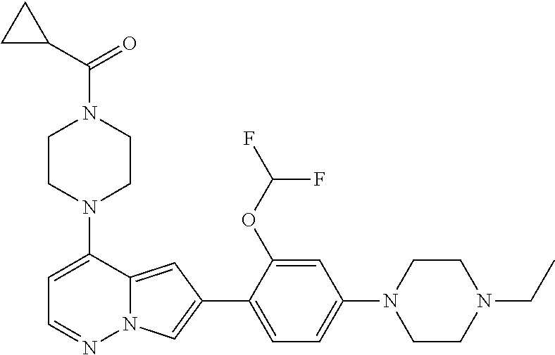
N1(C2=CC=NN3C2=CC(C2=CC=C(N4CCN(CC)CC4)C=C2OC(F)F)=C3)CCN(C(=O)C2CC2)CC1
